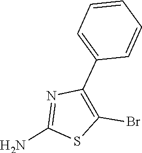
C1=CC=CC(C2=C(Br)SC(N)=N2)=C1
